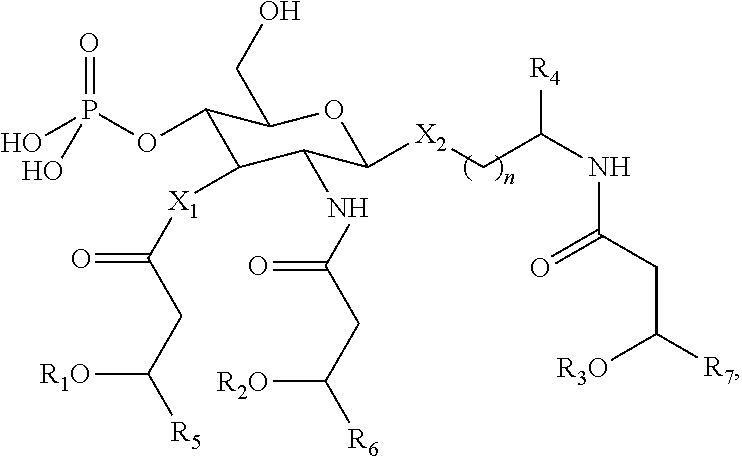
O=P(OC1C([X1]C(=O)CC([R5])[R1O])C(NC(CC([R6])[R2O])=O)C([X2]CC(NC(CC([R7])[R3O])=O)[R4])OC1CO)(O)O
